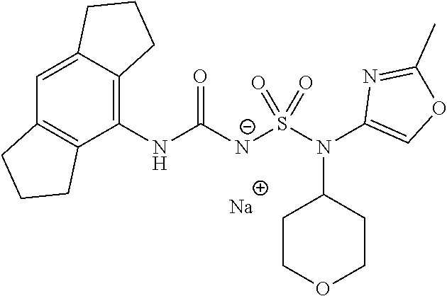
[Na].C1(NC([N-]S(N(C2=COC(C)=N2)C2CCOCC2)(=O)=O)=O)=C2C(=CC3=C1CCC3)CCC2
